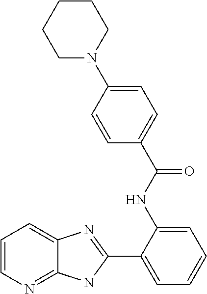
C1(NC(C2=CC=C(N3CCCCC3)C=C2)=O)=CC=CC=C1C1=NC2=CC=CN=C2N1
